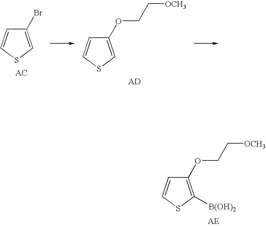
C1(OCC[OCH3])=C([B(OH)2])SC=C1.C1(Br)=CSC=C1.C1(OCC[OCH3])=CSC=C1
